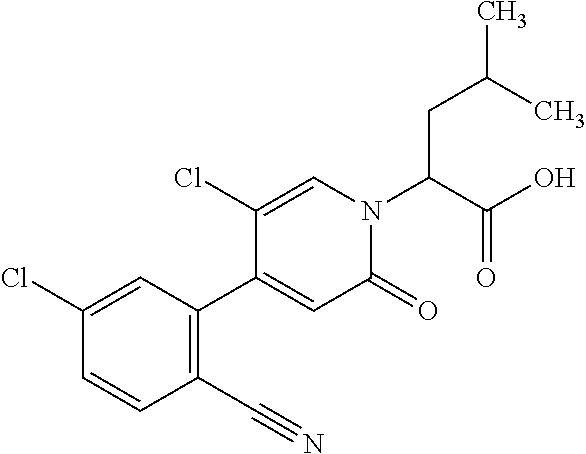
C1(C#N)=C(C2=CC(=O)N(C(CC(C)C)C(O)=O)C=C2Cl)C=C(Cl)C=C1
